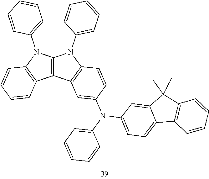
C12=C(N(C3=CC=CC=C3)C3=C1C=CC=C3)N(C1=CC=CC=C1)C1=C2C=C(N(C2=CC=CC=C2)C2=CC=C3C(=C2)C(C)(C)C2=C3C=CC=C2)C=C1
